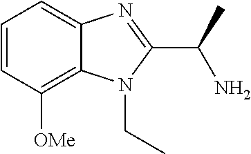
C1=CC([OMe])=C2C(=C1)N=C(C(C)N)N2CC
